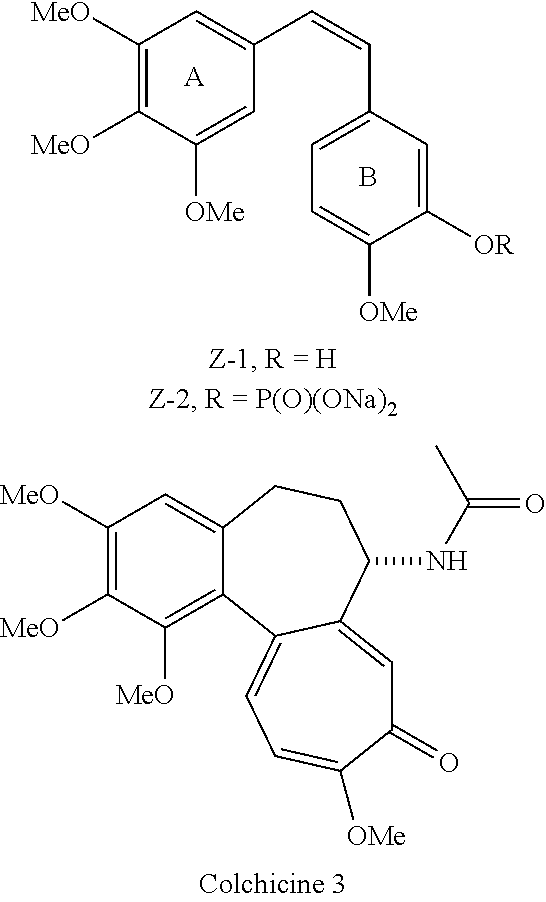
C1([MeO])=C([MeO])C([OMe])=CC(C=CC2=CC=C([OMe])C([OR])=C2)=C1.[A].B.C1([MeO])=C([MeO])C([MeO])=C2C(=C1)CCC(NC(=O)C)C1=CC(=O)C([OMe])=CC=C21
